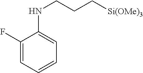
C1(F)=CC=CC=C1NCCC[Si(OMe)3]
